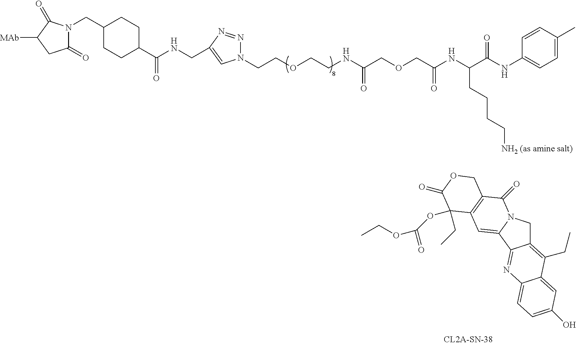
N1=NC(CNC(=O)C2CCC(CN3C(=O)CC([MAb])C3=O)CC2)=CN1CCOCCNC(COCC(NC(C(NC1=CC=C(C)C=C1)=O)CCCC[NH2 (as amine salt)])=O)=O.C(=O)(OC1(CC)C2=C(C(=O)N3CC4=C(CC)C5=CC(O)=CC=C5N=C4C3=C2)COC1=O)OCC
